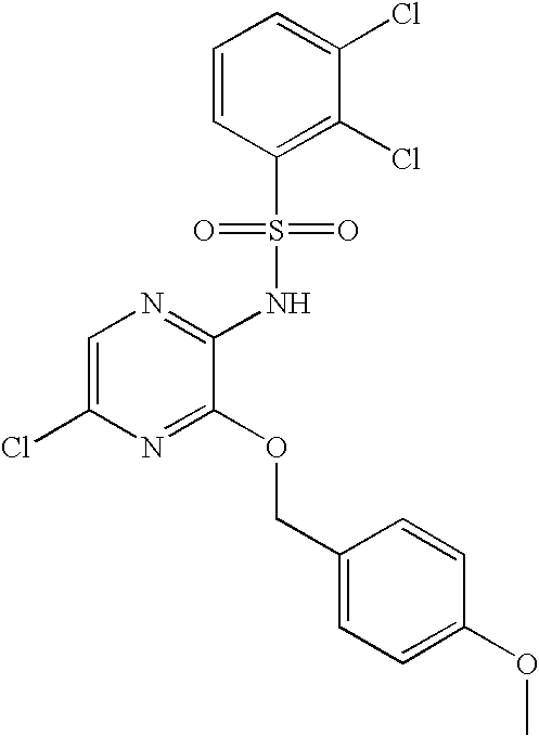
C1=C(Cl)N=C(OCC2=CC=C(OC)C=C2)C(NS(C2=C(Cl)C(Cl)=CC=C2)(=O)=O)=N1
